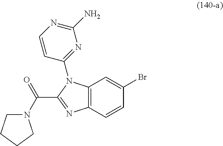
C(C1=NC2=C(N1C1=NC(N)=NC=C1)C=C(Br)C=C2)(=O)N1CCCC1
